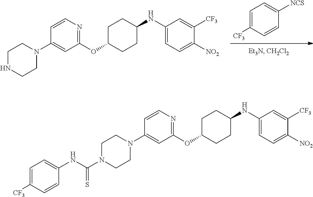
C1C(OC2=NC=CC(N3CCN(C(NC4=CC=C([CF3])C=C4)=S)CC3)=C2)CCC(NC2=CC=C([NO2])C([CF3])=C2)C1.C1C(OC2=NC=CC(N3CCNCC3)=C2)CCC(NC2=CC=C([NO2])C([CF3])=C2)C1.[NCS]C1=CC=C([CF3])C=C1
